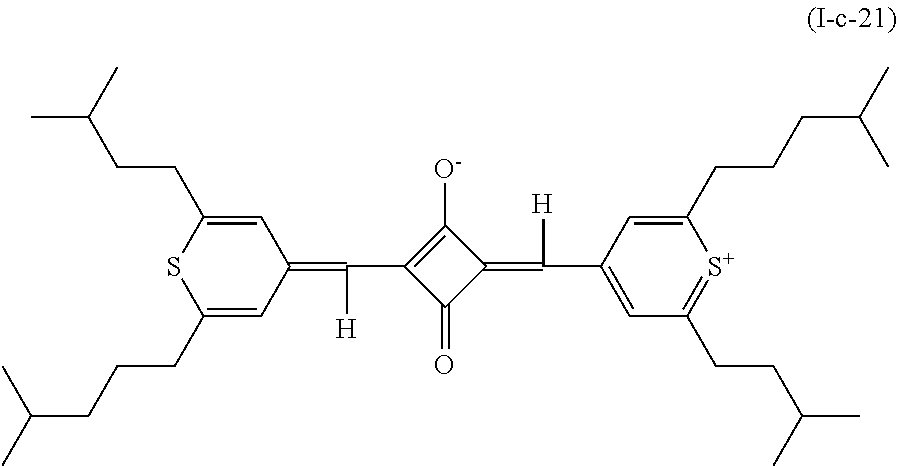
C1(=O)C(=C(C2=CC(CCC(C)C)=[S+]C(CCCC(C)C)=C2)[H])C([O-])=C1C(=C1C=C(CCC(C)C)SC(CCCC(C)C)=C1)[H]
